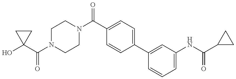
OC1(C(N2CCN(C(C3=CC=C(C4=CC(NC(C5CC5)=O)=CC=C4)C=C3)=O)CC2)=O)CC1
